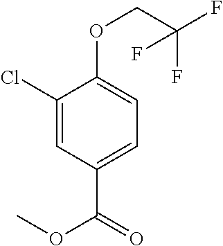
C1(Cl)=CC(C(=O)OC)=CC=C1OCC(F)(F)F
